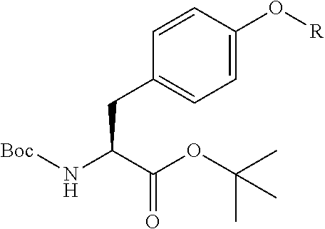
C1=CC(O[R])=CC=C1CC(C(OC(C)(C)C)=O)N[Boc]
